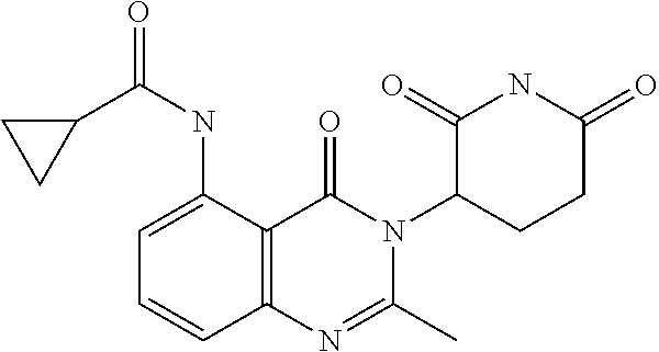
C1=C(NC(=O)C2CC2)C2=C(C=C1)N=C(C)N(C1CCC(=O)NC1=O)C2=O
